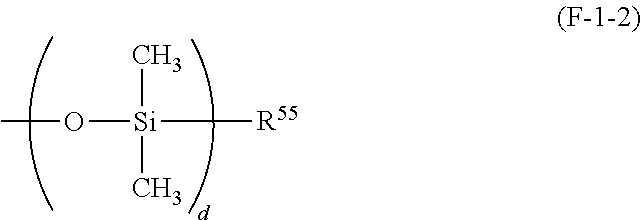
O([Si]([R55])(C)C)C
